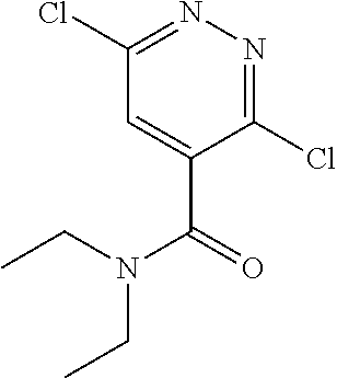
C1=C(C(N(CC)CC)=O)C(Cl)=NN=C1Cl
